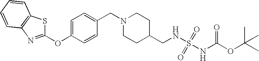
O(C1=CC=C(CN2CCC(CNS(NC(OC(C)(C)C)=O)(=O)=O)CC2)C=C1)C1=NC2=C(S1)C=CC=C2
